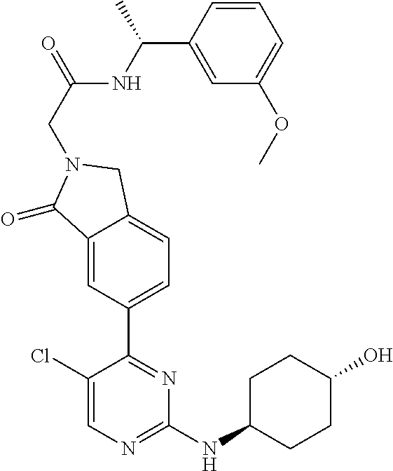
C1(Cl)=CN=C(NC2CCC(O)CC2)N=C1C1=CC=C2C(=C1)C(=O)N(CC(=O)NC(C1=CC(OC)=CC=C1)C)C2
